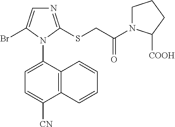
C12=C(C(N3C(Br)=CN=C3SCC(=O)N3CCCC3[COOH])=CC=C1[CN])C=CC=C2
